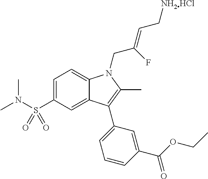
S(C1=CC=C2C(=C1)C(C1=CC=CC(C(OCC)=O)=C1)=C(C)N2CC(=CC[NH2HCl])F)(=O)(N(C)C)=O
